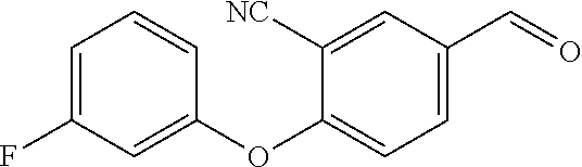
C1=C(F)C=C(OC2=CC=C(C=O)C=C2[NC])C=C1
